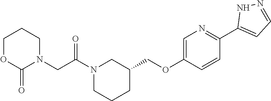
N1(C(CN2C(=O)OCCC2)=O)CCCC(COC2=CN=C(C3=CC=NN3)C=C2)C1
